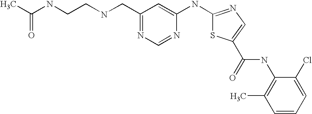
C1(CNCCNC(C)=O)=NC=NC(NC2=NC=C(C(=O)NC3=C(C)C=CC=C3Cl)S2)=C1
